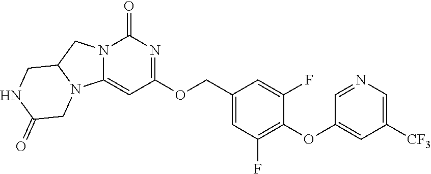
N12C(=CC(OCC3=CC(F)=C(OC4=CC([CF3])=CN=C4)C(F)=C3)=NC1=O)N1C(C2)CNC(=O)C1
